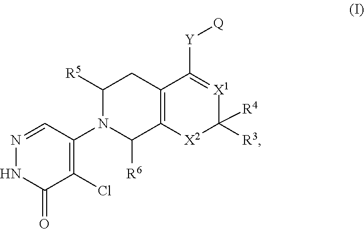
N1=CC(N2C([R6])C3=C(CC2[R5])C([Y][Q])=[X1]C([R4])([R3])[X2]3)=C(Cl)C(=O)N1
